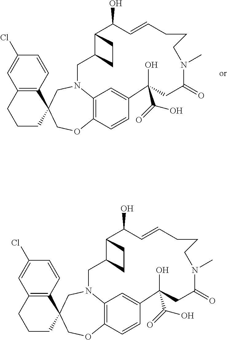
C1(Cl)=CC2=C(C=C1)C1(CCC2)COC2=C3N(C1)CC1C(C(O)C=CCCCN(C)C(=O)CC(O)(C(=O)O)C(=C3)C=C2)CC1.C1(Cl)=CC2=C(C=C1)C1(CCC2)COC2=C3N(C1)CC1C(C(O)C=CCCCN(C)C(=O)CC(O)(C(=O)O)C(=C3)C=C2)CC1
